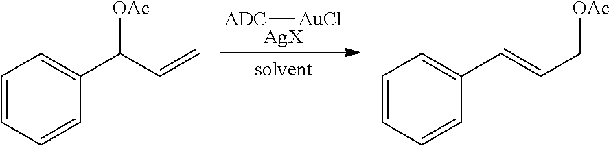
[ADC][AuCl].[AgX].C1=CC=CC(C(C=C)[OAc])=C1.C1=CC=CC(C=CC[OAc])=C1
